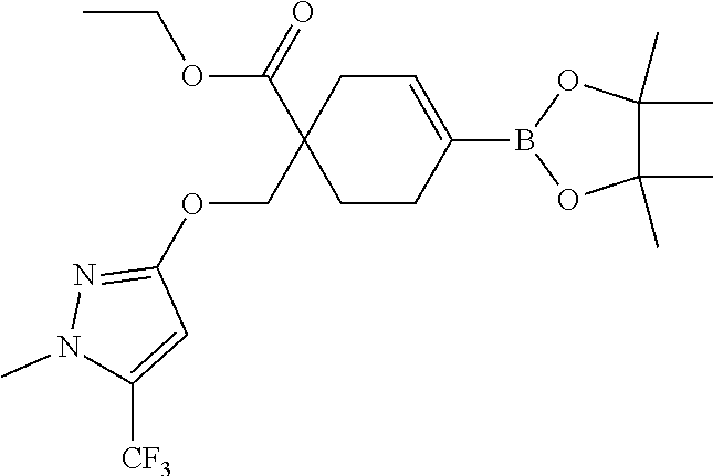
C1C(C(OCC)=O)(COC2=NN(C)C([CF3])=C2)CCC(B2OC(C)(C)C(C)(C)O2)=C1
